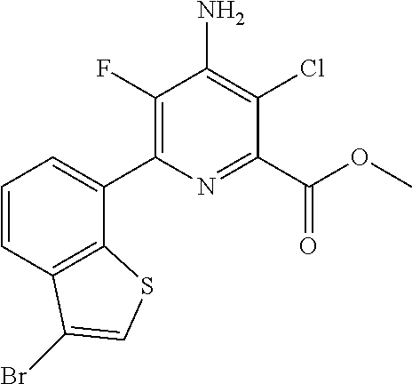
C1=CC2=C(C(C3=C(F)C(N)=C(Cl)C(C(OC)=O)=N3)=C1)SC=C2Br
